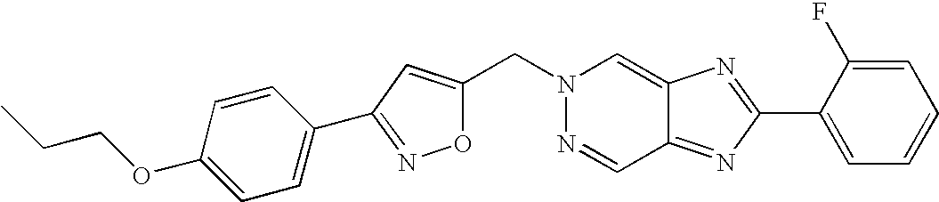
C(N1N=CC2=NC(C3=CC=CC=C3F)=NC2=C1)C1=CC(C2=CC=C(OCCC)C=C2)=NO1
